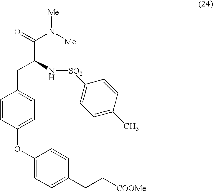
C1=CC(OC2=CC=C(CC[COOMe])C=C2)=CC=C1CC(C(N([Me])[Me])=O)N[SO2]C1=CC=C(C)C=C1
